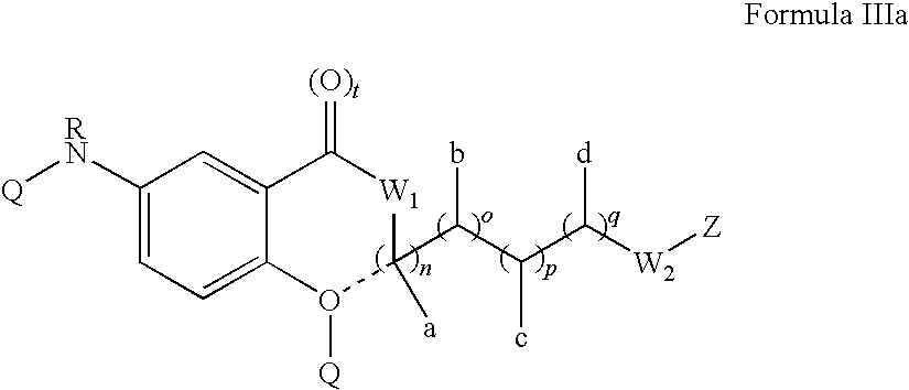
C1([RN][Q])=CC=C2C(=C1)C(=[(O)t])[W1]C(C(C(C([W2][Z])[d])c)b)([a])O2[Q]
